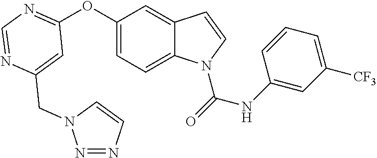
C1=C(CN2N=NC=C2)N=CN=C1OC1=CC=C2C(=C1)C=CN2C(=O)NC1=CC([CF3])=CC=C1
